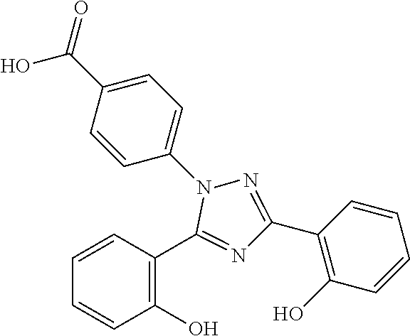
C1(N2N=C(C3=C(O)C=CC=C3)N=C2C2=C(O)C=CC=C2)=CC=C(C(=O)O)C=C1
